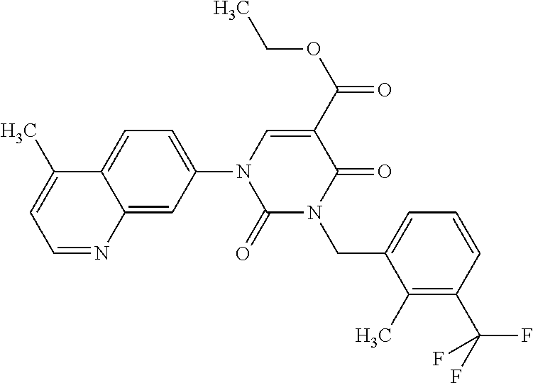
C1(=O)N(CC2=CC=CC(C(F)(F)F)=C2C)C(=O)C(C(OCC)=O)=CN1C1=CC=C2C(=C1)N=CC=C2C
